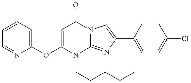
C1(OC2=CC=CC=N2)=CC(=O)N2C(=NC(C3=CC=C(Cl)C=C3)=C2)N1CCCCC
